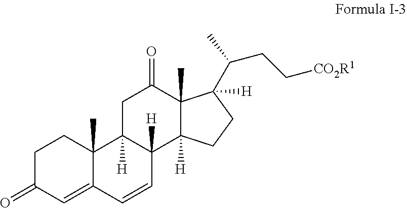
C1C(=O)C=C2C(C)(C1)C1([H])C([H])(C=C2)C2([H])C(C)(C(=O)C1)C([H])(C(CC[CO2R1])C)CC2
